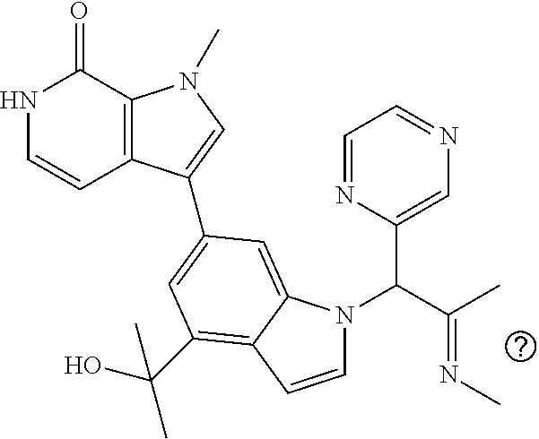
N1C=CC2=C(C1=O)N(C)C=C2C1=CC(C(O)(C)C)=C2C(=C1)N(C(C(=NC)C)C1=CN=CC=N1)C=C2
